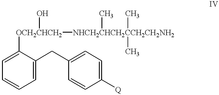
C1=CC=C(CC2=CC=C([Q])C=C2)C([OCH2CHCH2]([NHCH2CHCH2CCH2CH2NH2](C)(C)C)O)=C1
